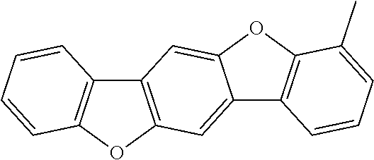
C12=C(OC3=C1C=CC=C3)C=C1C3=C(OC1=C2)C(C)=CC=C3
